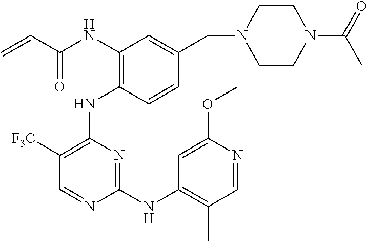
N(C1=C(NC2=C([F3C])C=NC(NC3=C(C)C=NC(OC)=C3)=N2)C=CC(CN2CCN(C(=O)C)CC2)=C1)C(C=C)=O
